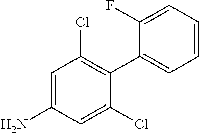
NC1=CC(Cl)=C(C2=CC=CC=C2F)C(Cl)=C1
